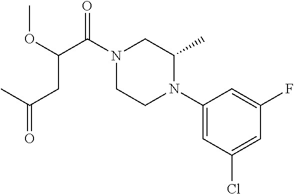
C1(N2CCN(C(C(OC)CC(=O)C)=O)CC2C)=CC(Cl)=CC(F)=C1
